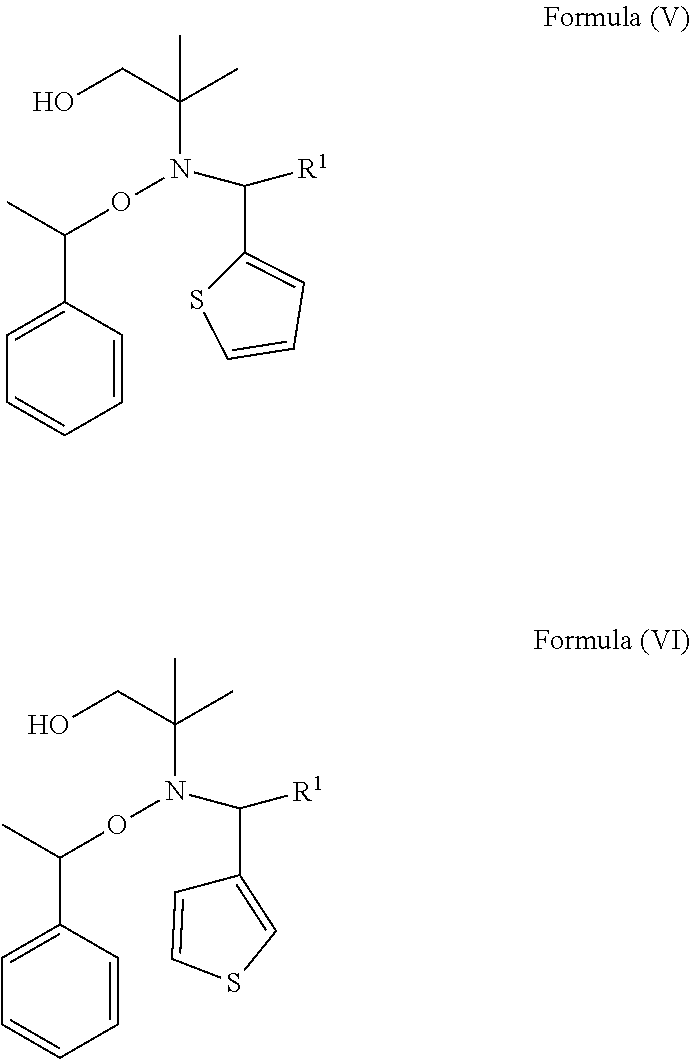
C(N(OC(C)C1=CC=CC=C1)C([R1])C1=CC=CS1)(C)(CO)C.C(N(OC(C)C1=CC=CC=C1)C([R1])C1=CSC=C1)(C)(CO)C
